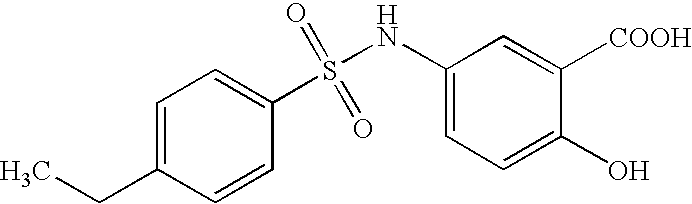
O=S(NC1=CC=C(O)C([COOH])=C1)(=O)C1=CC=C(CC)C=C1
